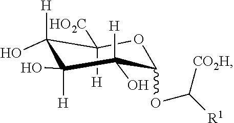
C1([H])([HO2C])C([H])(O)C(O)([H])C(O)([H])C(OC([CO2H])[R1])O1
